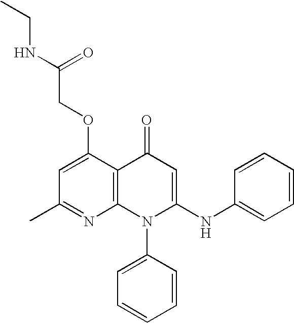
C1(C)=NC2=C(C(OCC(NCC)=O)=C1)C(=O)C=C(NC1=CC=CC=C1)N2C1=CC=CC=C1
